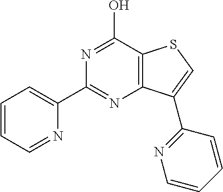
N1=C(C2=CC=CC=N2)N=C(O)C2=C1C(C1=NC=CC=C1)=CS2
